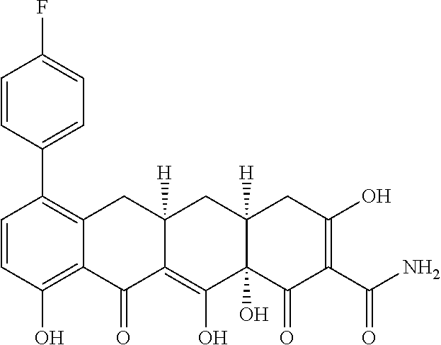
C1=CC(O)=C2C(=C1C1=CC=C(F)C=C1)CC1([H])C(=C(O)C3(O)C([H])(C1)CC(O)=C(C(N)=O)C3=O)C2=O
